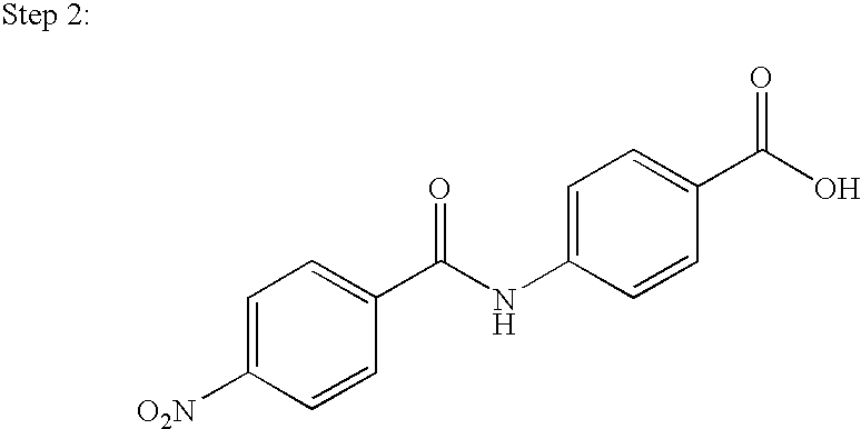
C1=C([O2N])C=CC(C(NC2=CC=C(C(O)=O)C=C2)=O)=C1
